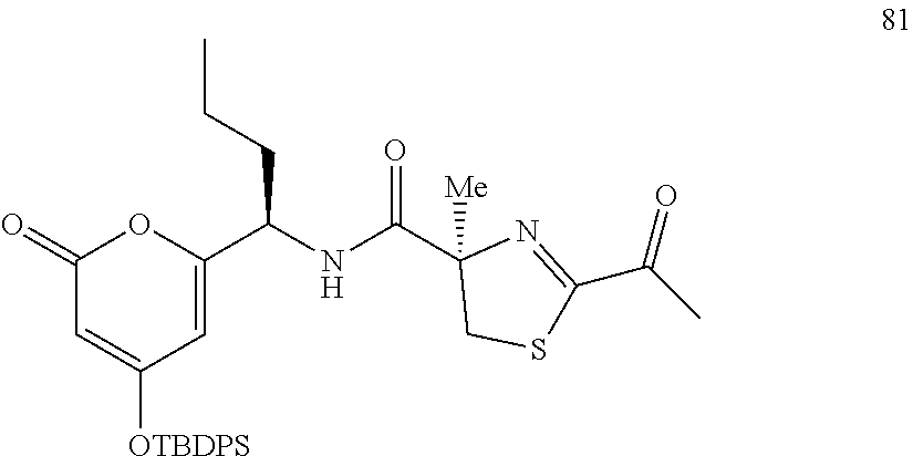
C1(=O)C=C([OTBDPS])C=C(C(NC(C2([Me])CSC(C(C)=O)=N2)=O)CCC)O1
